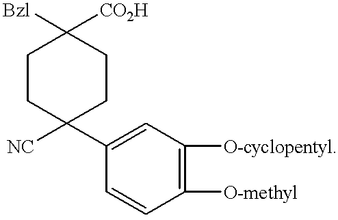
C1CC(C2=CC([O-cyclopentyl])=C([O-methyl])C=C2)([NC])CCC1([CO2H])[Bzl]
